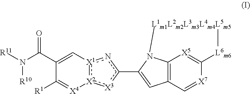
N([R10])(C(C1=C[X1]2:[X2](:[X3]c(C3=CC4=C5N3[L1m1L2m2L3m3L4m4L5m5][L6m6]C(=[X5]5)[X7]=C4)n2)[X4]=C1[R1])=O)[R11]
